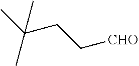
C(CC[CHO])(C)(C)C
